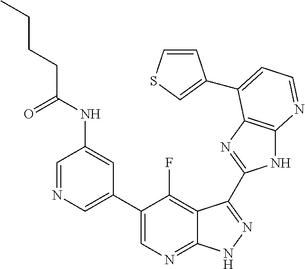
C1=NC=C(C2=CN=C3C(=C2F)C(C2=NC4=C(N2)N=CC=C4C2=CSC=C2)=NN3)C=C1NC(CCCC)=O
